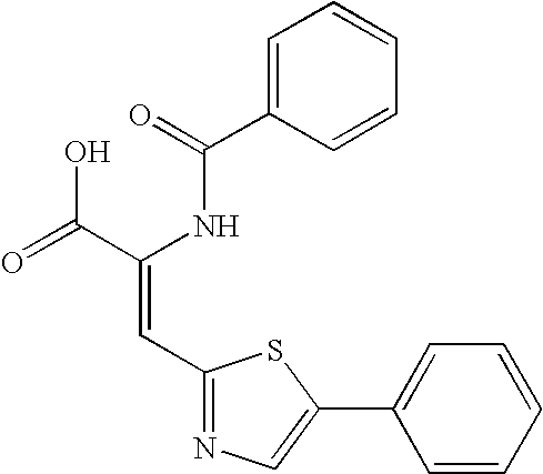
C1=C(C(=O)NC(C(=O)O)=CC2=NC=C(C3=CC=CC=C3)S2)C=CC=C1
